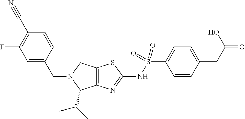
C12=C(N=C(NS(C3=CC=C(CC(=O)O)C=C3)(=O)=O)S1)C(C(C)C)N(CC1=CC(F)=C(C#N)C=C1)C2
